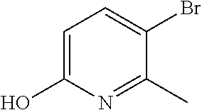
C1=C(O)N=C(C)C(Br)=C1
